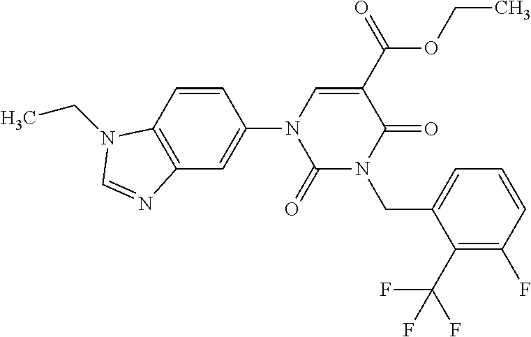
C1=CC2=C(C=C1N1C(=O)N(CC3=CC=CC(F)=C3C(F)(F)F)C(=O)C(C(OCC)=O)=C1)N=CN2CC
